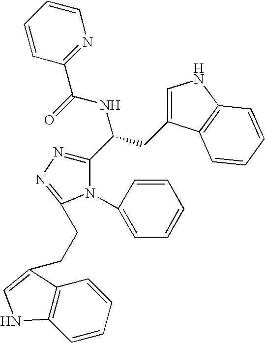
C1(C(CC2=CNC3=C2C=CC=C3)NC(=O)C2=NC=CC=C2)=NN=C(CCC2=CNC3=C2C=CC=C3)N1C1=CC=CC=C1
